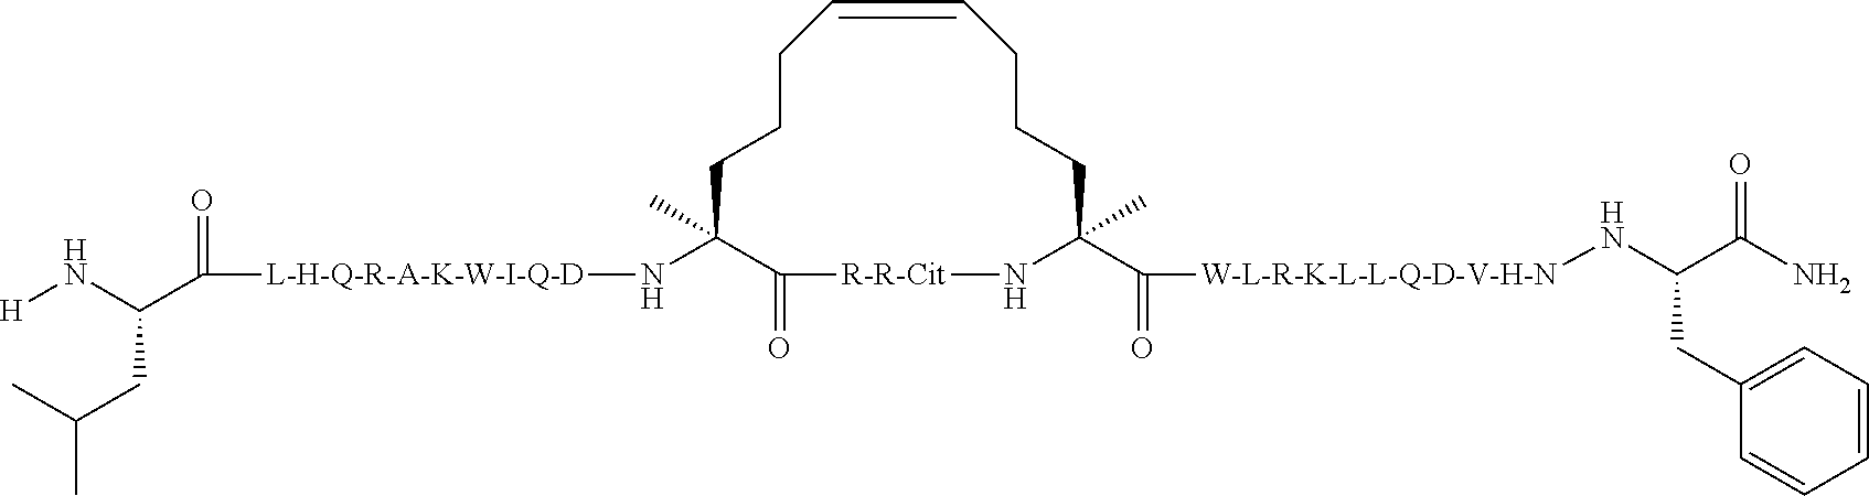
C1CCC=CCCCC(C(=O)[W-L-R-K-L-L-Q-D-V-H-N]NC(C(N)=O)CC2=CC=CC=C2)(C)N[R-R-Cit]C(=O)C1(C)N[L-H-Q-R-A-K-W-I-Q-D]C(=O)C(N[H])CC(C)C
